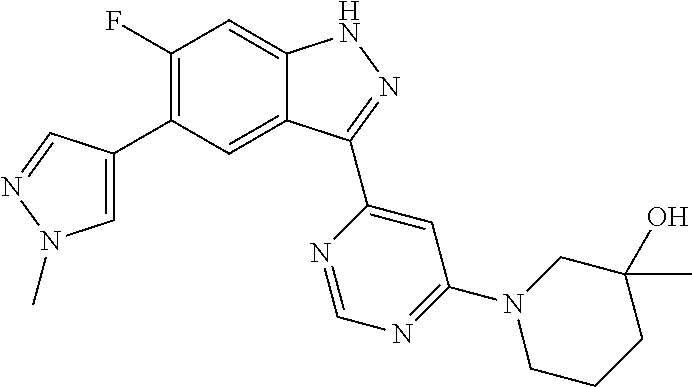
C1(F)=C(C2=CN(C)N=C2)C=C2C(=C1)NN=C2C1=CC(N2CCCC(O)(C)C2)=NC=N1
